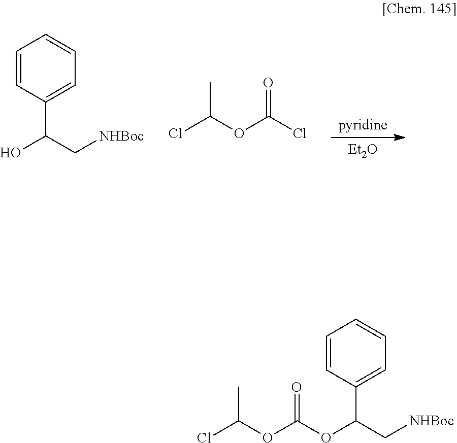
[pyridine].[Et2O].C1=CC(C(O)C[NHBoc])=CC=C1.ClC(OC(Cl)=O)C.ClC(OC(=O)OC(C1=CC=CC=C1)C[NHBoc])C
